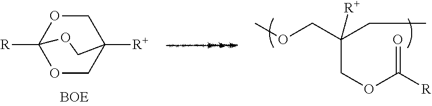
C1OC2([R])OCC1([R+])CO2.COCC(CC)([R+])COC([R])=O
